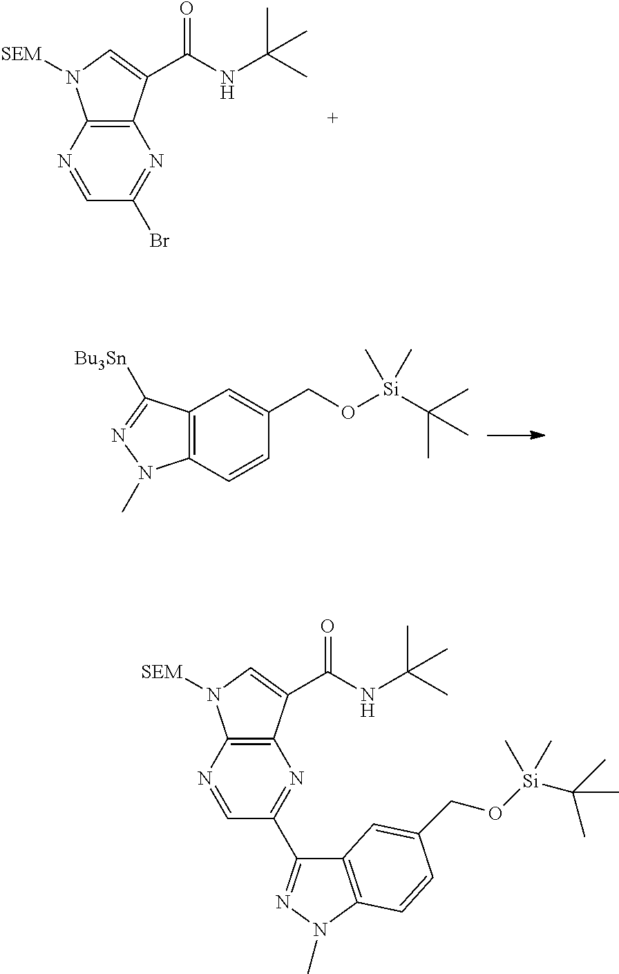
C12=C(N=CC(Br)=N1)N([SEM])C=C2C(NC(C)(C)C)=O.C12=C(C=CC(CO[Si](C(C)(C)C)(C)C)=C1)N(C)N=C2[Bu3Sn].C12=C(N=CC(C3=NN(C)C4=C3C=C(CO[Si](C)(C(C)(C)C)C)C=C4)=N1)N([SEM])C=C2C(NC(C)(C)C)=O
